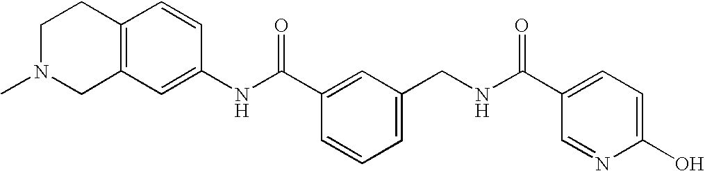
C1(NC(C2=CC(CNC(C3=CC=C(O)N=C3)=O)=CC=C2)=O)=CC2=C(C=C1)CCN(C)C2
